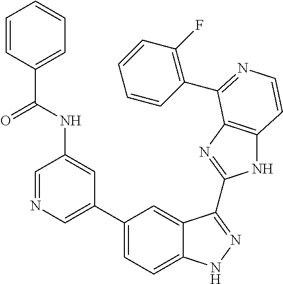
C1(C2=CN=CC(NC(=O)C3=CC=CC=C3)=C2)=CC=C2C(=C1)C(C1=NC3=C(N1)C=CN=C3C1=C(F)C=CC=C1)=NN2
